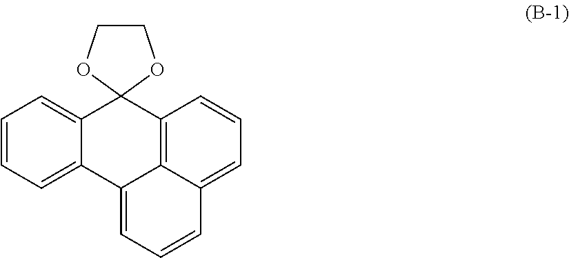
C1=CC=C2C(=C1)C1(C3=C4C2=CC=CC4=CC=C3)OCCO1
